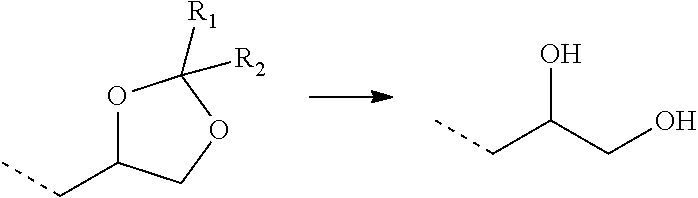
O1C(CC)COC1([R2])[R1].C(CC)(CO)O
